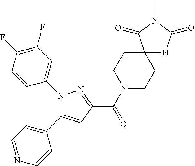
C1(C(N2CCC3(CC2)NC(=O)N(C)C3=O)=O)=NN(C2=CC(F)=C(F)C=C2)C(C2=CC=NC=C2)=C1
